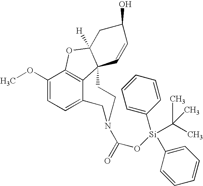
C12=C3C(OC)=CC=C1CN(C(=O)O[Si](C1=CC=CC=C1)(C(C)(C)C)C1=CC=CC=C1)CCC21C([H])(O3)CC(O)C=C1
